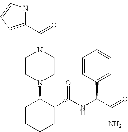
C(N1CCN(C2CCCCC2C(NC(C(=O)N)C2=CC=CC=C2)=O)CC1)(=O)C1=CC=CN1
